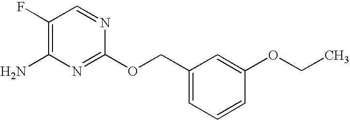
C1(F)=C(N)N=C(OCC2=CC=CC(OCC)=C2)N=C1
